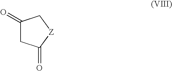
C1(=O)CC(=O)[Z]C1
